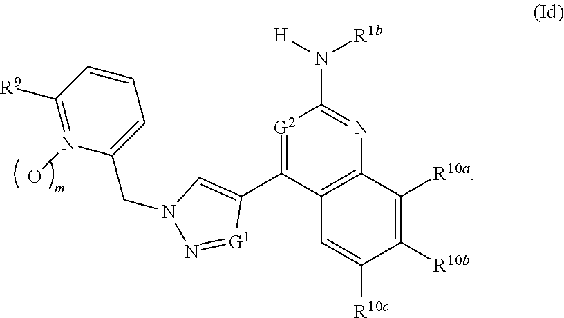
C1([R10b])=C([R10a])C2=C(C=C1[R10c])C(C1=CN(CC3=CC=CC([R9])=N3O)N=[G1]1)=[G2]C(N([H])[R1b])=N2
